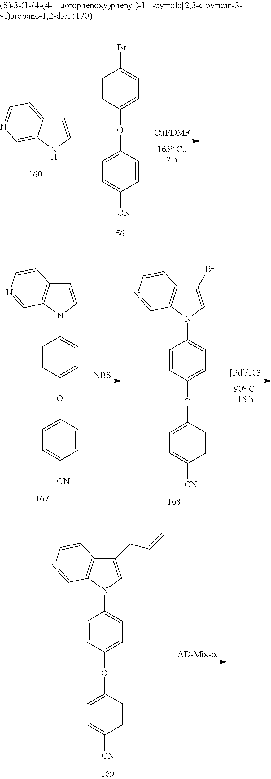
C1=CNC2=CN=CC=C12.C1=CC([CN])=CC=C1OC1=CC=C(Br)C=C1.C1=CC(OC2=CC=C([CN])C=C2)=CC=C1N1C2=C(C=C1)C=CN=C2.[NBS].C1=CC(OC2=CC=C([CN])C=C2)=CC=C1N1C2=C(C(Br)=C1)C=CN=C2.C1=CC(OC2=CC=C([CN])C=C2)=CC=C1N1C2=C(C(CC=C)=C1)C=CN=C2
